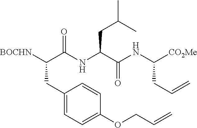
[BOCHN]C(C(NC(C(NC([CO2Me])CC=C)=O)CC(C)C)=O)CC1=CC=C(OCC=C)C=C1
